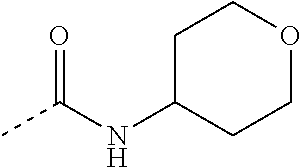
CC(NC1CCOCC1)=O
